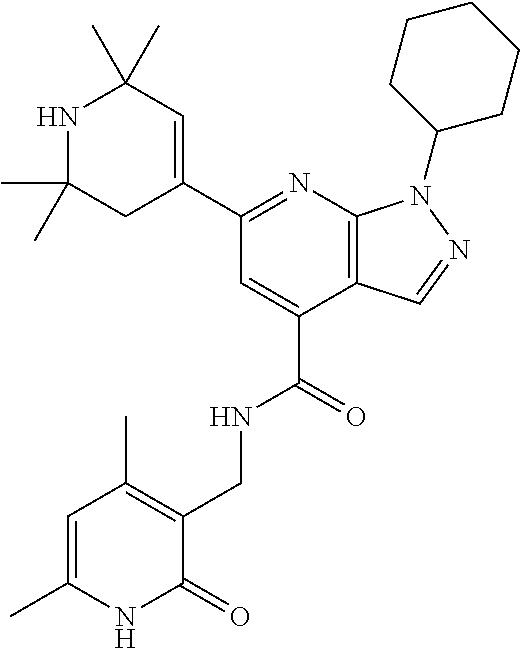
N1=C(C2=CC(C)(C)NC(C)(C)C2)C=C(C(=O)NCC2=C(C)C=C(C)NC2=O)C2=C1N(C1CCCCC1)N=C2
